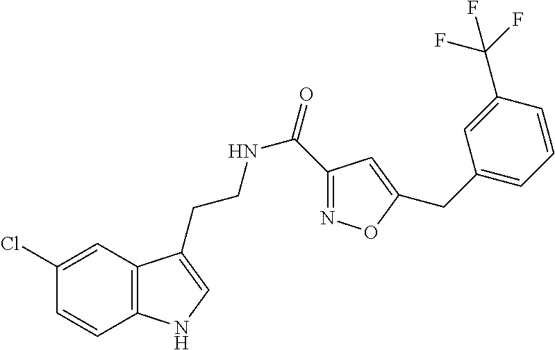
C12=C(C=C(Cl)C=C1)C(CCNC(=O)C1=NOC(CC3=CC=CC(C(F)(F)F)=C3)=C1)=CN2
